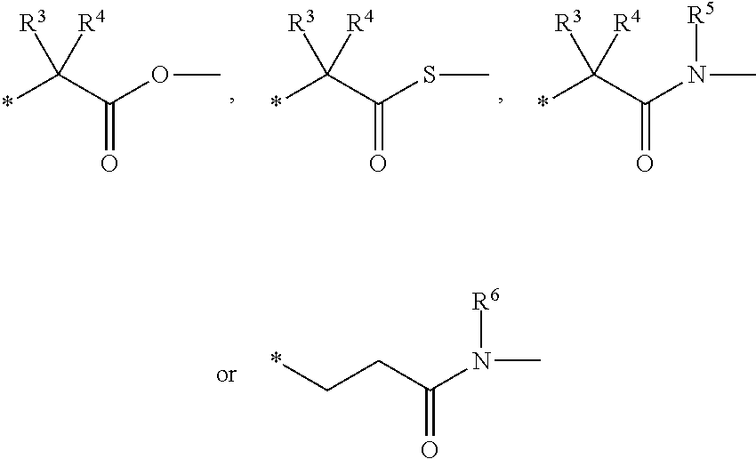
*C(C(OC)=O)([R3])[R4].*C(C(SC)=O)([R3])[R4].*C(C(N(C)[R5])=O)([R3])[R4].C(CC(N(C)[R6])=O)*
